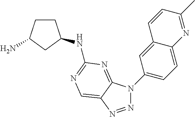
N1=NC2=CN=C(NC3CCC(N)C3)N=C2N1C1=CC=C2C(=C1)C=CC(C)=N2
